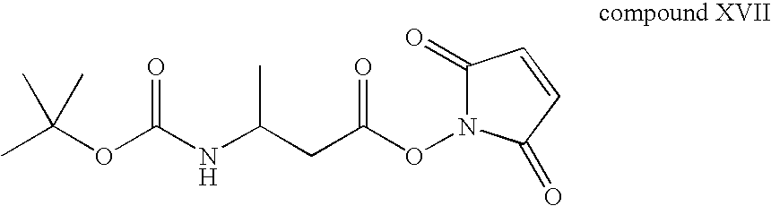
CC(CC(ON1C(=O)C=CC1=O)=O)NC(OC(C)(C)C)=O
